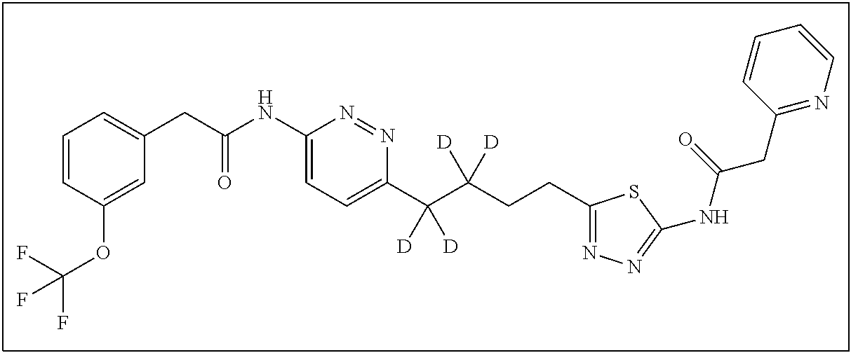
C1(CCC(C(C2=CC=C(NC(CC3=CC=CC(OC(F)(F)F)=C3)=O)N=N2)([D])[D])([D])[D])=NN=C(NC(CC2=NC=CC=C2)=O)S1
